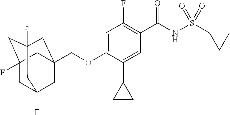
C(OC1=CC(F)=C(C(NS(C2CC2)(=O)=O)=O)C=C1C1CC1)C12CC3(F)CC(F)(CC(F)(C1)C3)C2
